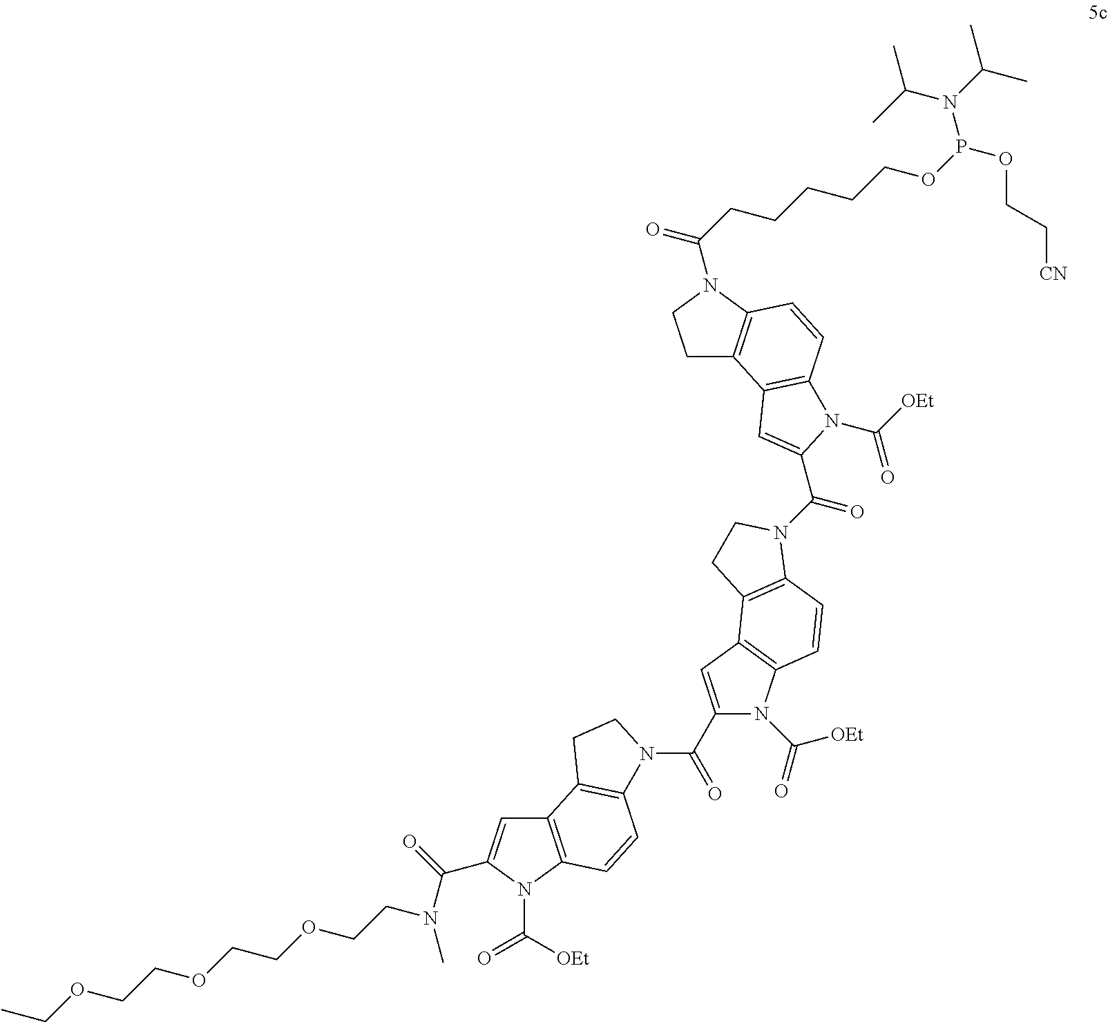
C12=C(N(C([OEt])=O)C(C(=O)N(C)CCOCCOCCOCC)=C1)C=CC1=C2CCN1C(C1=CC2=C(N1C(=O)[OEt])C=CC1=C2CCN1C(=O)C1=CC2=C(C=CC3=C2CCN3C(CCCCCOP(OCC[CN])N(C(C)C)C(C)C)=O)N1C([OEt])=O)=O
